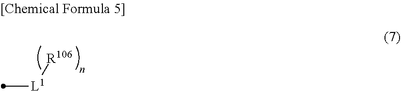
[L1]([R106])C
